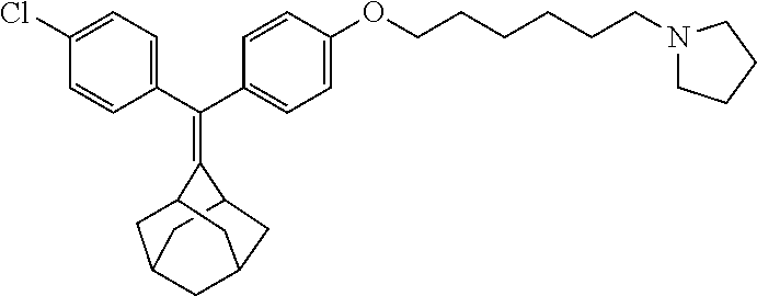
C(C1=CC=C(Cl)C=C1)(C1=CC=C(OCCCCCCN2CCCC2)C=C1)=C1C2CC3CC(C2)CC1C3
